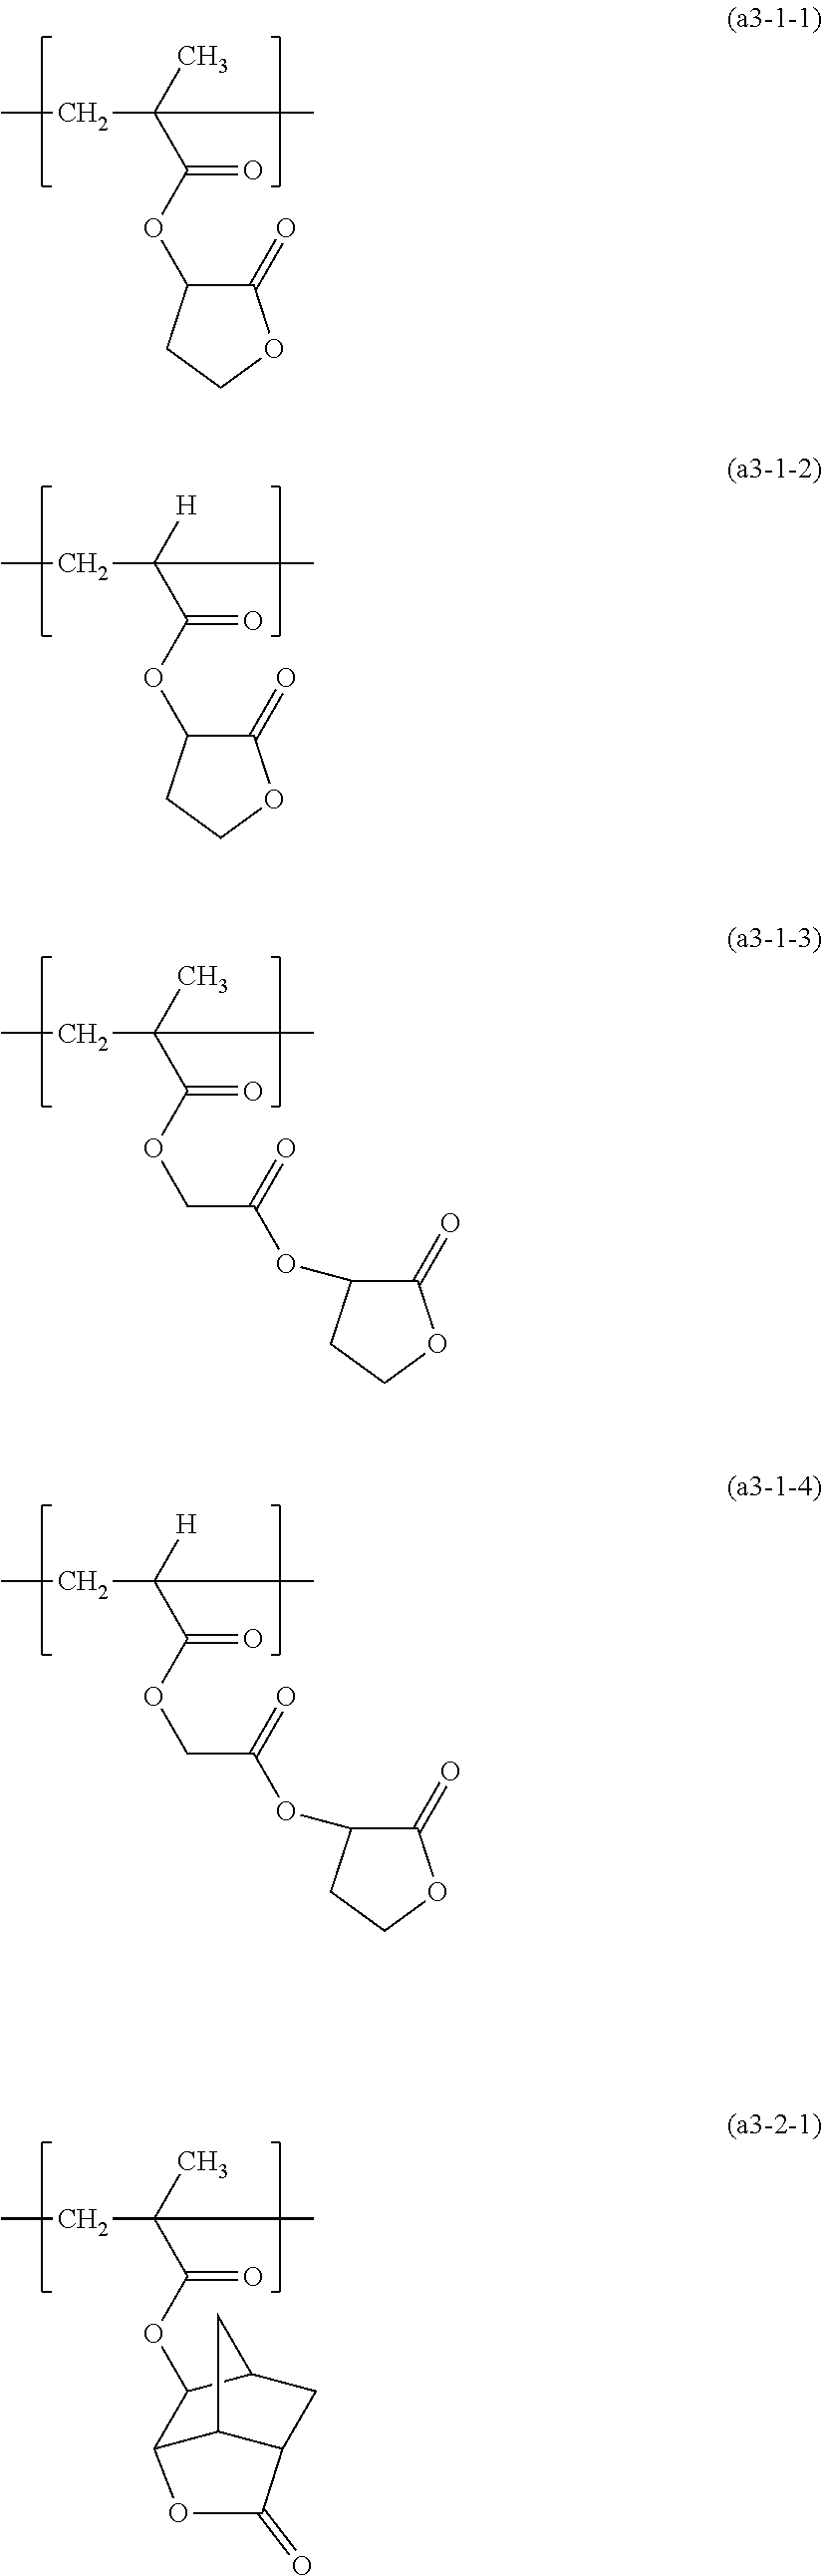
CCC(C(OC1C(=O)OCC1)=O)(C)C.CCC(C(OC1C(=O)OCC1)=O)([H])C.CCC(C(OCC(=O)OC1C(=O)OCC1)=O)(C)C.CCC(C(OC1C2C3C(CC1C3)C(=O)O2)=O)(C)C.CCC(C(OCC(=O)OC1C(=O)OCC1)=O)([H])C
